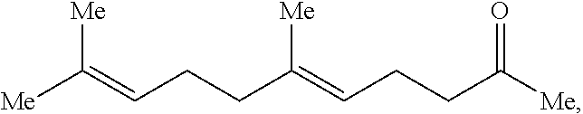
[Me]C(=CCCC(=CCCC([Me])=O)[Me])[Me]
